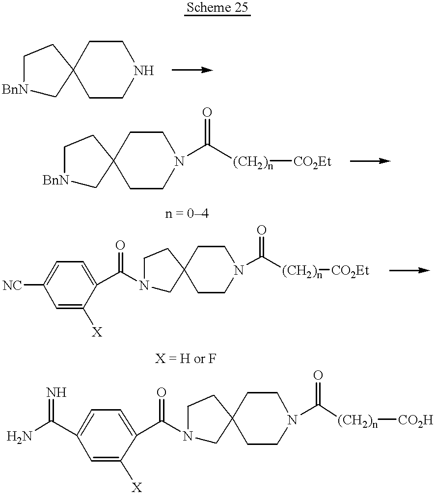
[BnN]1CC2(CC1)CCNCC2.[BnN]1CC2(CC1)CCN(C([(CH2)n][CO2Et])=O)CC2.C1=C([X])C(C(N2CC3(CC2)CCN(C([(CH2)n][CO2H])=O)CC3)=O)=CC=C1C(N)=N.[NC]C1=CC=C(C(N2CC3(CC2)CCN(C([(CH2)n][CO2Et])=O)CC3)=O)C([X])=C1
